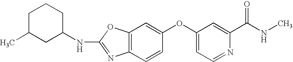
N(C1=NC2=C(O1)C=C(OC1=CC=NC(C(=O)NC)=C1)C=C2)C1CCCC(C)C1
